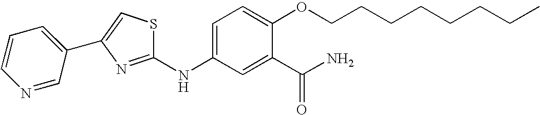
C1=CC=C(C2=CSC(NC3=CC=C(OCCCCCCCC)C(C(N)=O)=C3)=N2)C=N1
